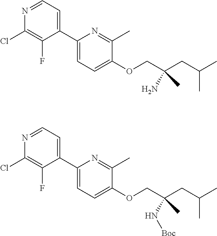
C1(C2=CC=NC(Cl)=C2F)=CC=C(OCC(CC(C)C)(N)C)C(C)=N1.C1(C2=CC=NC(Cl)=C2F)=CC=C(OCC(CC(C)C)(N[Boc])C)C(C)=N1
